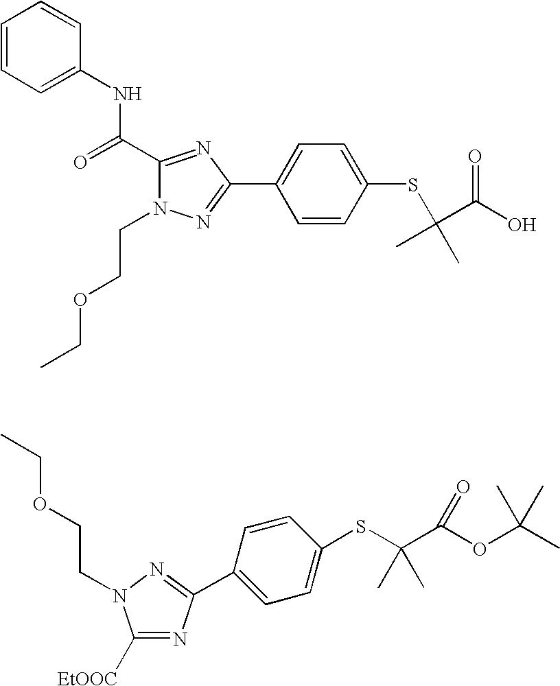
C1=CC=C(NC(=O)C2=NC(C3=CC=C(SC(C)(C(O)=O)C)C=C3)=NN2CCOCC)C=C1.C1([EtOOC])=NC(C2=CC=C(SC(C(OC(C)(C)C)=O)(C)C)C=C2)=NN1CCOCC
